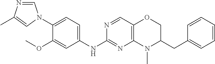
C1=NC(C)=CN1C1=CC=C(NC2=NC3=C(C=N2)OCC(CC2=CC=CC=C2)N3C)C=C1OC
